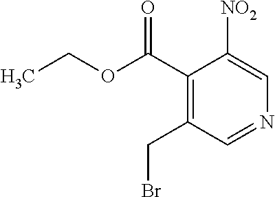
C1(C(OCC)=O)=C(CBr)C=NC=C1[NO2]
